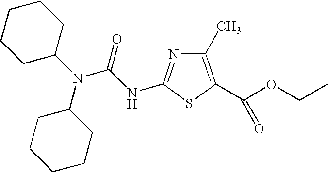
N(C1CCCCC1)(C1CCCCC1)C(NC1=NC(C)=C(C(OCC)=O)S1)=O
